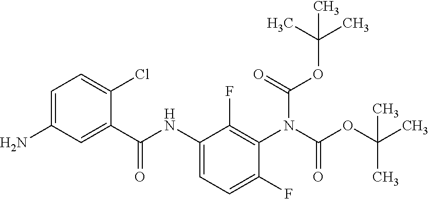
C1=C(N)C=C(C(NC2=CC=C(F)C(N(C(OC(C)(C)C)=O)C(=O)OC(C)(C)C)=C2F)=O)C(Cl)=C1
